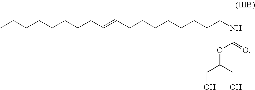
CCCCCCCCC=CCCCCCCCCNC(OC(CO)CO)=O
